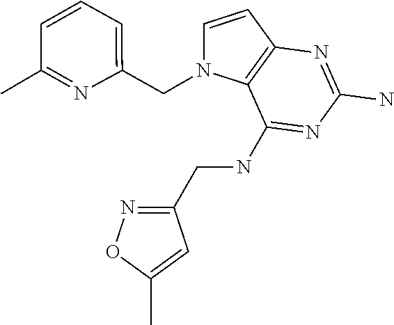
C1=CC2=C(N1CC1=CC=CC(C)=N1)C(NCC1=NOC(C)=C1)=NC(N)=N2
